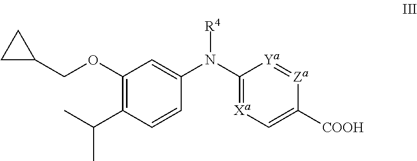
C1(OCC2CC2)=C(C(C)C)C=CC(N(C2=[Xa]C=C([COOH])[Za]=[Ya]2)[R4])=C1
